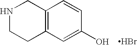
C12=C(C=C(O)C=C1)CCNC2.Br
